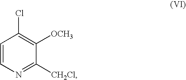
[CH2Cl]C1=NC=CC(Cl)=C1[OCH3]
